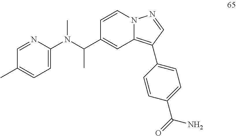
C1=CN2C(=C(C3=CC=C(C(=O)N)C=C3)C=N2)C=C1C(N(C1=CC=C(C)C=N1)C)C
